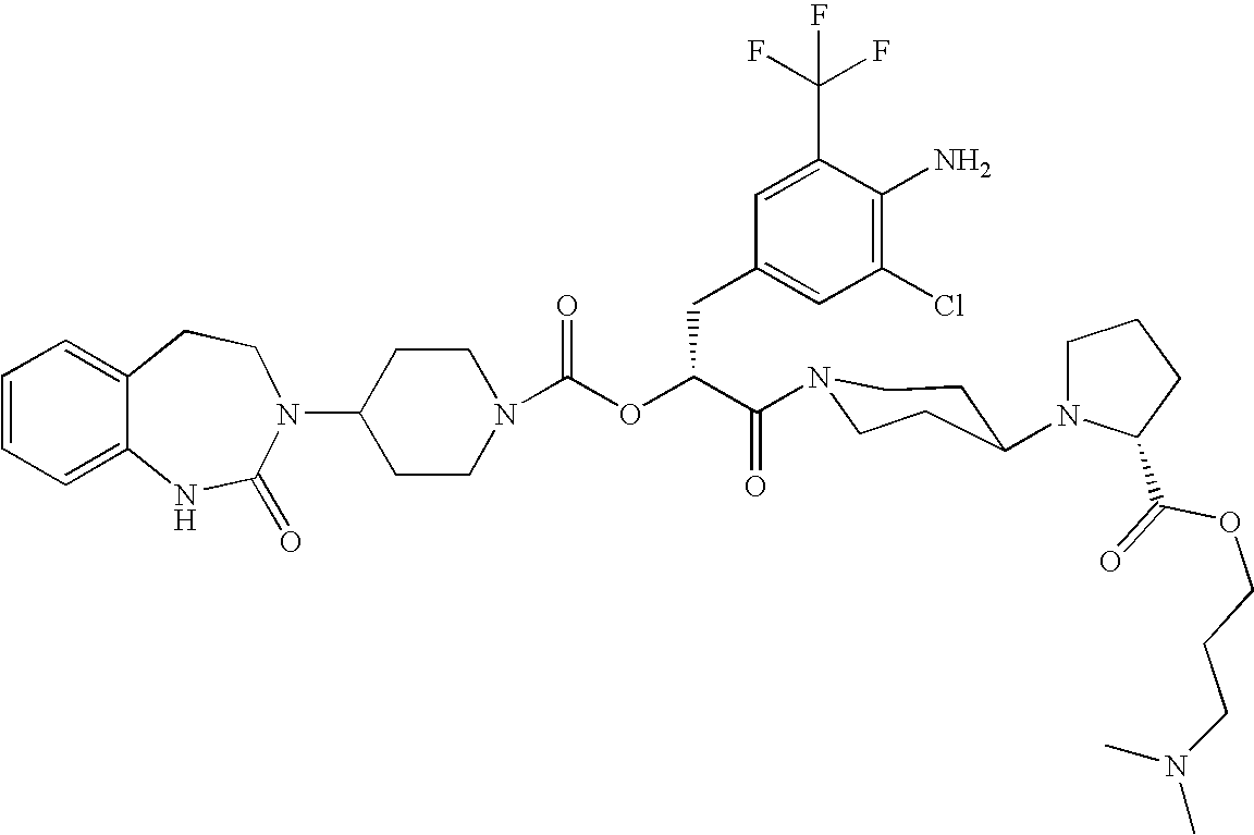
C12=CC=CC=C1NC(=O)N(C1CCN(C(OC(C(=O)N3CCC(N4CCCC4C(=O)OCCCN(C)C)CC3)CC3=CC(Cl)=C(N)C(C(F)(F)F)=C3)=O)CC1)CC2
